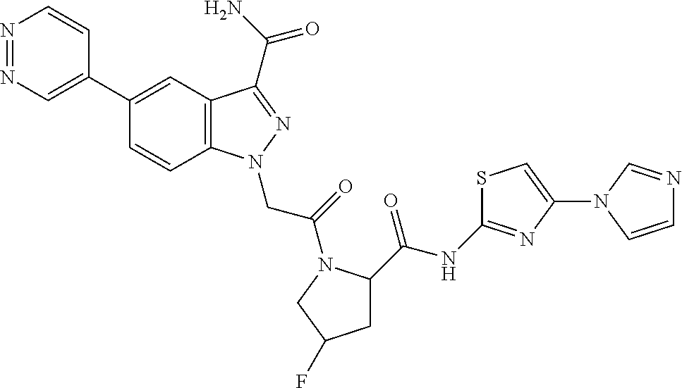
C1(C2=CN=NC=C2)=CC2=C(C=C1)N(CC(=O)N1C(C(=O)NC3=NC(N4C=CN=C4)=CS3)CC(F)C1)N=C2C(N)=O
